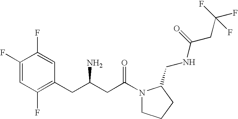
C1(F)=CC(F)=C(CC(CC(=O)N2CCCC2CNC(CC(F)(F)F)=O)N)C=C1F
